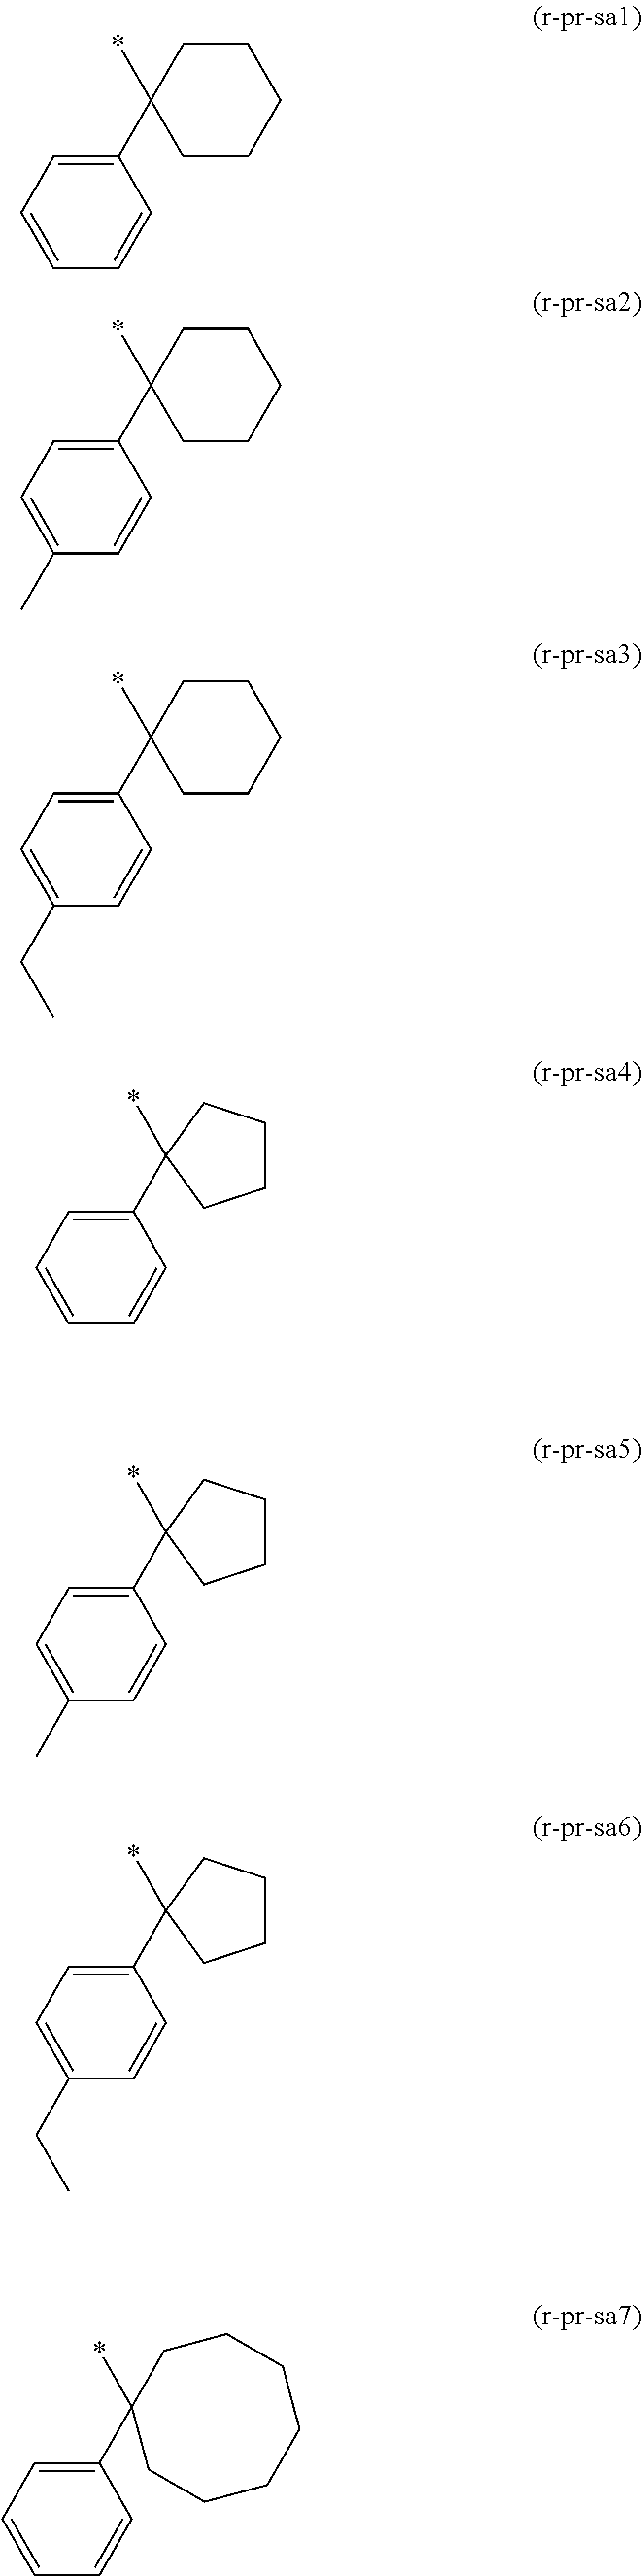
C1(C2(*)CCCCC2)=CC=CC=C1.C1(C2(*)CCCCC2)=CC=C(C)C=C1.C1(C2(*)CCCCC2)=CC=C(CC)C=C1.C1(C2(*)CCCC2)=CC=CC=C1.C1(C2(*)CCCC2)=CC=C(C)C=C1.C1(C2(*)CCCC2)=CC=C(CC)C=C1.C1(C2(*)CCCCCCC2)=CC=CC=C1
